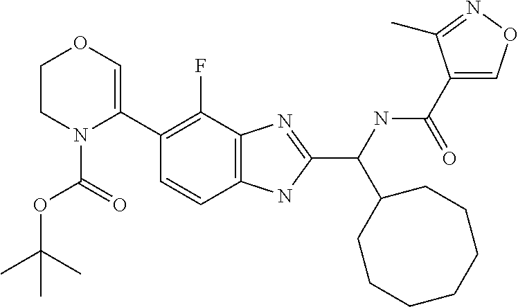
C1(C2=C(F)C3=C(C=C2)NC(C(NC(C2=CON=C2C)=O)C2CCCCCCC2)=N3)=COCCN1C(OC(C)(C)C)=O
